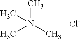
C[N+](C)(C)C.[Cl-]
